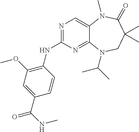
N1=C(NC2=C(OC)C=C(C(=O)NC)C=C2)N=C2C(=C1)N(C)C(=O)C(C)(C)CN2C(C)C
